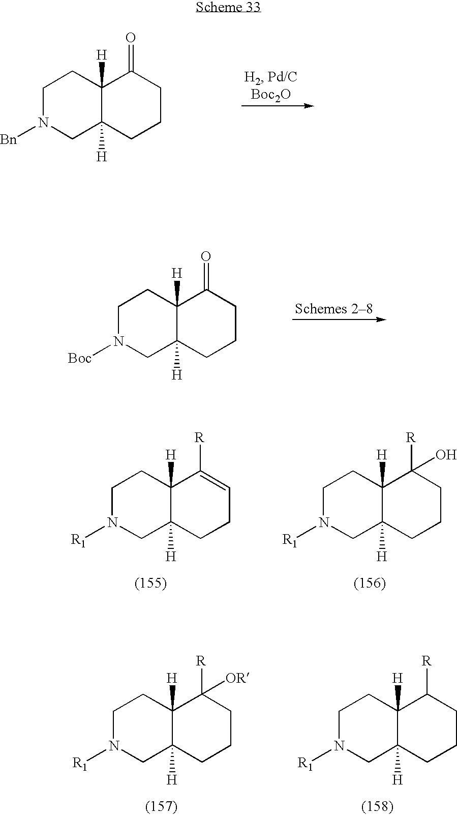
C1N([Bn])CC2([H])C([H])(C1)C(=O)CCC2.C1N([Boc])CC2([H])C([H])(C1)C(=O)CCC2.C1N([R1])CC2([H])C([H])(C1)C([R])=CCC2.C1N([R1])CC2([H])C([H])(C1)C([R])(O)CCC2.C1N([R1])CC2([H])C([H])(C1)C([R])([OR])CCC2.C1N([R1])CC2([H])C([H])(C1)C([R])CCC2
